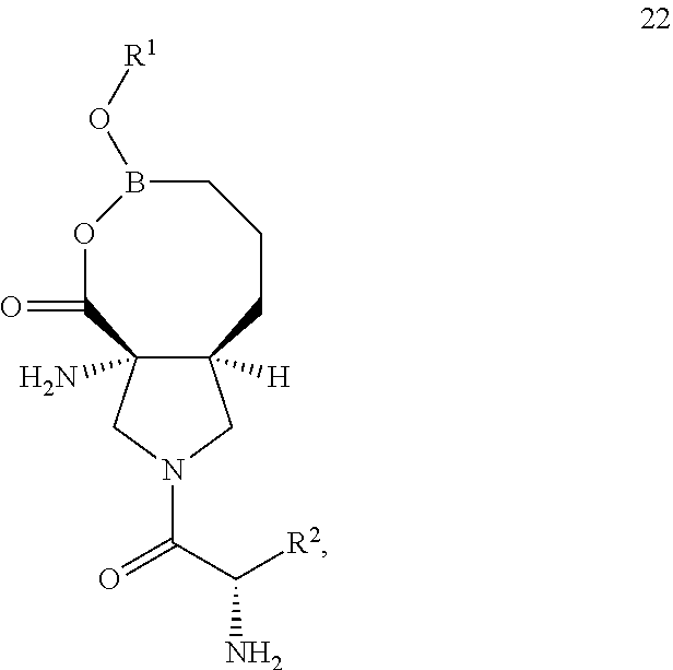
N1(C(C([R2])N)=O)CC2([H])C(N)(C1)C(=O)OB(O[R1])CCC2
